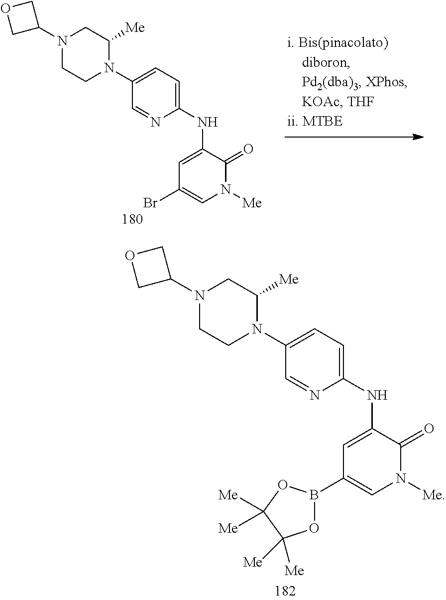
N1(C2COC2)CCN(C2=CC=C(NC3=CC(Br)=CN([Me])C3=O)N=C2)C([Me])C1.N1(C2COC2)CCN(C2=CC=C(NC3=CC(B4OC([Me])([Me])C([Me])([Me])O4)=CN([Me])C3=O)N=C2)C([Me])C1
